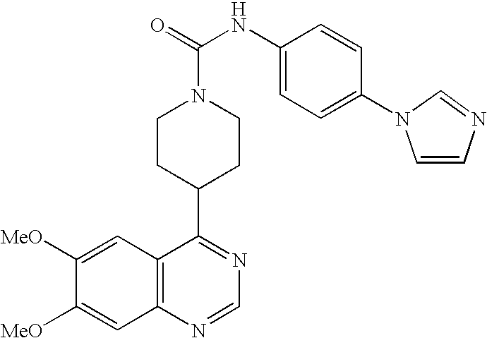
C1=C(NC(=O)N2CCC(C3=NC=NC4=C3C=C([MeO])C([MeO])=C4)CC2)C=CC(N2C=CN=C2)=C1
